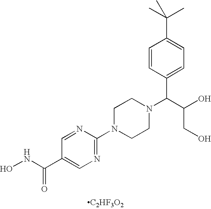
ONC(C1=CN=C(N2CCN(C(C(O)CO)C3=CC=C(C(C)(C)C)C=C3)CC2)N=C1)=O.[C2HF3O2]
